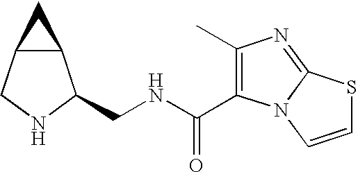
C12C(CNC1CNC(C1=C(C)N=C3N1C=CS3)=O)C2
